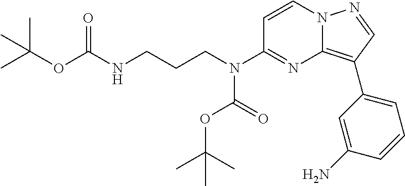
CC(OC(NCCCN(C1=NC2=C(C3=CC=CC(N)=C3)C=NN2C=C1)C(=O)OC(C)(C)C)=O)(C)C
